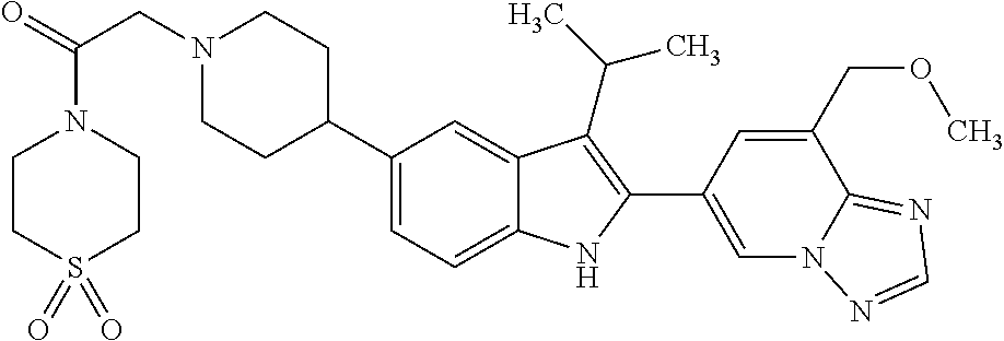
N1(CC(=O)N2CCS(=O)(=O)CC2)CCC(C2=CC=C3C(=C2)C(C(C)C)=C(C2=CN4C(=NC=N4)C(COC)=C2)N3)CC1
